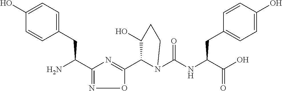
C1(C2=NC(C(N)CC3=CC=C(O)C=C3)=NO2)N(C(NC(C(O)=O)CC2=CC=C(O)C=C2)=O)CCC1O
